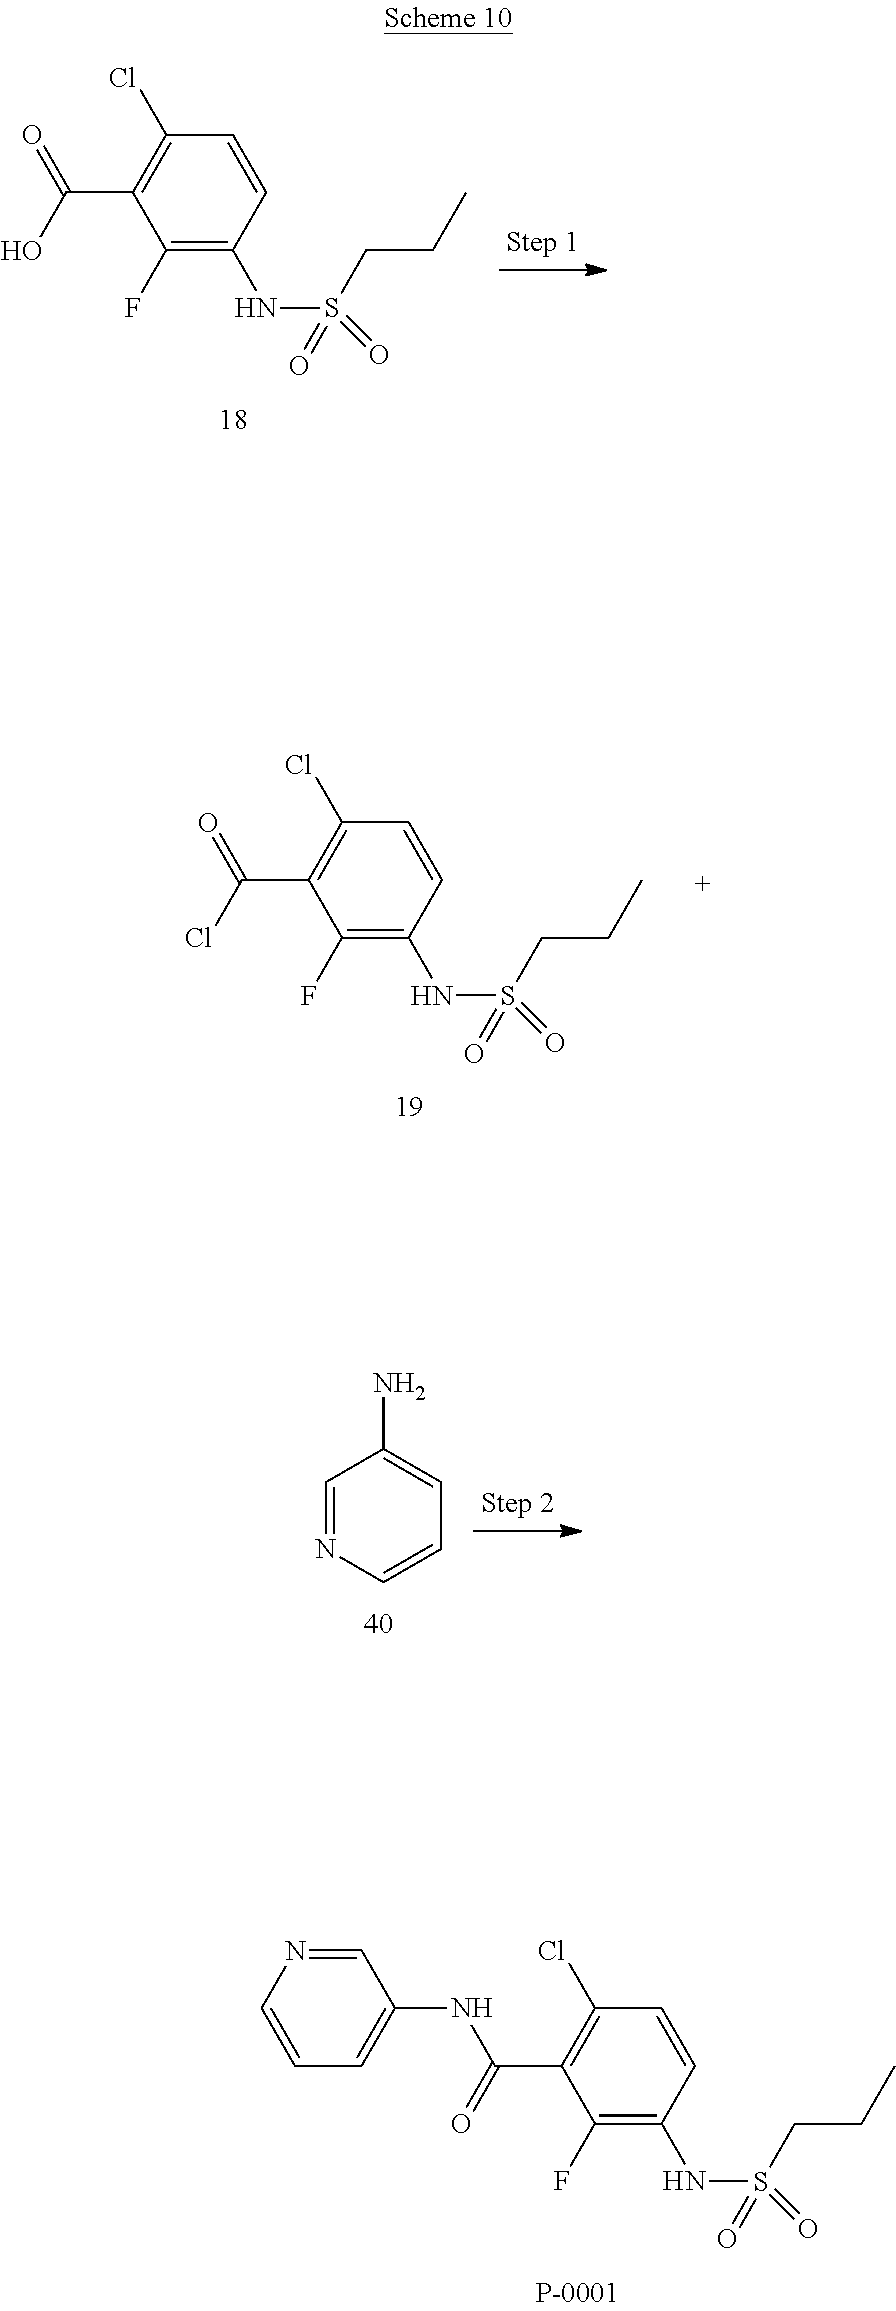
C1=CC(NS(CCC)(=O)=O)=C(F)C(C(O)=O)=C1Cl.C1=CC(NS(CCC)(=O)=O)=C(F)C(C(Cl)=O)=C1Cl.C1=NC=CC=C1N.C1=CC(NS(CCC)(=O)=O)=C(F)C(C(NC2=CC=CN=C2)=O)=C1Cl
